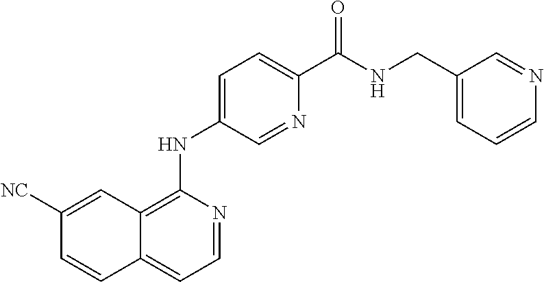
C1=NC(NC2=CC=C(C(NCC3=CC=CN=C3)=O)N=C2)=C2C(=C1)C=CC([NC])=C2
